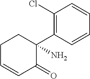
C1C=CC(=O)C(C2=C(Cl)C=CC=C2)(N)C1
